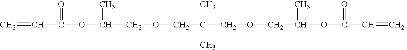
C=CC(OC(COCC(COCC(OC(C=C)=O)C)(C)C)C)=O
